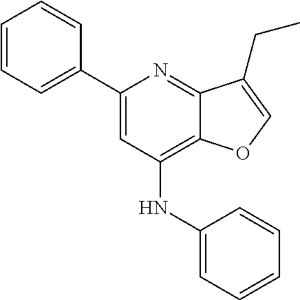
C1=CC=C(C2=CC(NC3=CC=CC=C3)=C3C(=N2)C(CC)=CO3)C=C1
